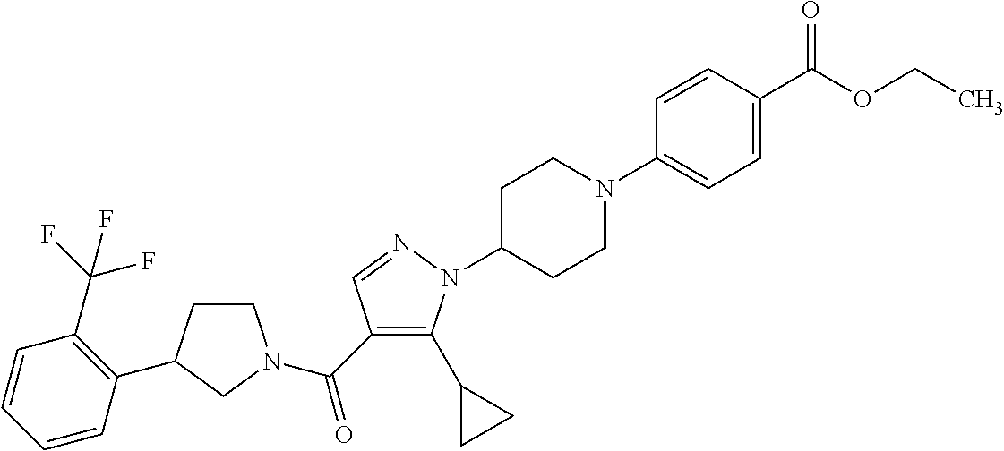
C1CC(C2=C(C(F)(F)F)C=CC=C2)CN1C(C1=C(C2CC2)N(C2CCN(C3=CC=C(C(=O)OCC)C=C3)CC2)N=C1)=O
